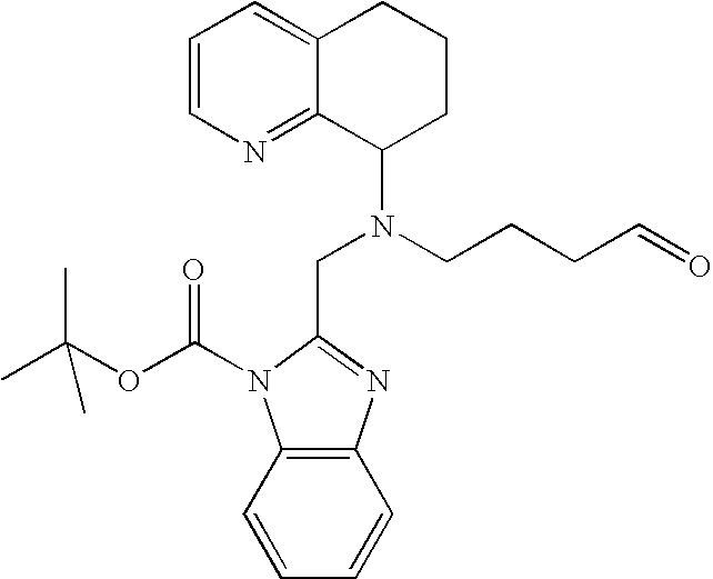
C1=CN=C2C(=C1)CCCC2N(CCCC=O)CC1=NC2=C(N1C(OC(C)(C)C)=O)C=CC=C2
